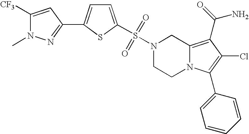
S(N1CCN2C(=C(C(N)=O)C(Cl)=C2C2=CC=CC=C2)C1)(=O)(=O)C1=CC=C(C2=NN(C)C([CF3])=C2)S1
